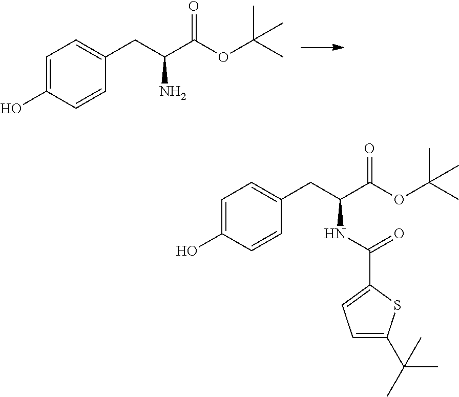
C1=C(O)C=CC(CC(C(OC(C)(C)C)=O)N)=C1.C1=C(O)C=CC(CC(C(OC(C)(C)C)=O)NC(=O)C2=CC=C(C(C)(C)C)S2)=C1
